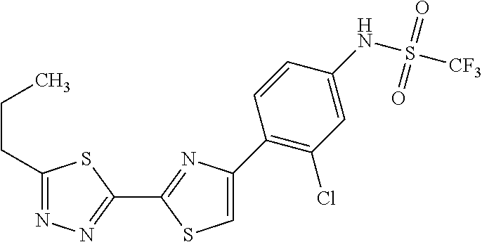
C1=C(C2=C(Cl)C=C(NS(=O)(=O)[CF3])C=C2)N=C(C2=NN=C(CCC)S2)S1
